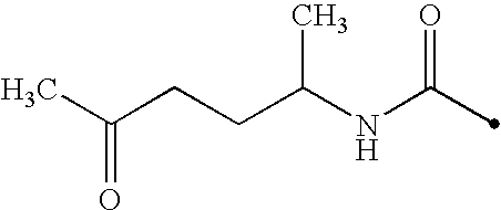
C(NC(=O)C)(CCC(C)=O)C
